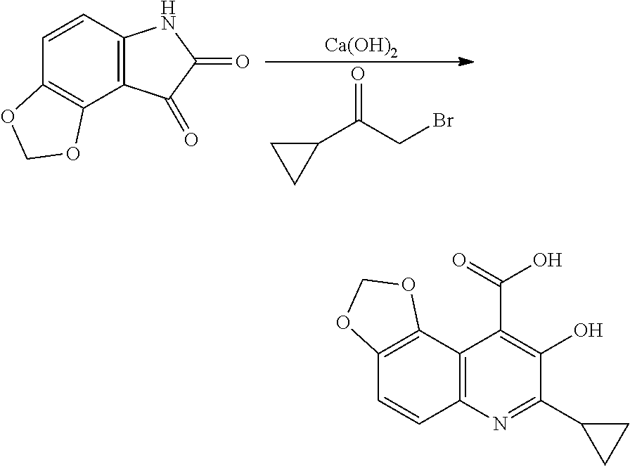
C1=CC2=C(C3=C1OCO3)C(=O)C(=O)N2.C1C(C(CBr)=O)C1.[Ca(OH)2].C12=C(C3=C(C=C1)N=C(C1CC1)C(O)=C3C(O)=O)OCO2
